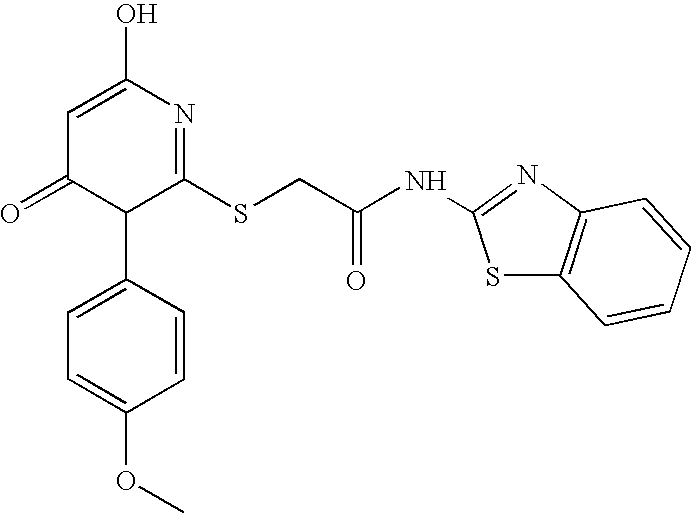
C1=C(O)N=C(SCC(NC2=NC3=C(S2)C=CC=C3)=O)C(C2=CC=C(OC)C=C2)C1=O
